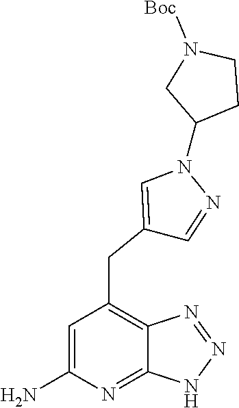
C1=C(N)N=C2C(=C1CC1=CN(C3CCN([Boc])C3)N=C1)N=NN2
